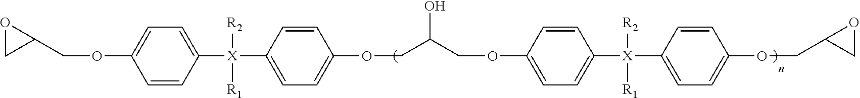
C1=CC([X](C2=CC=C(OCC(COC3=CC=C([X](C4=CC=C(OCC5CO5)C=C4)([R2])[R1])C=C3)O)C=C2)([R2])[R1])=CC=C1OCC1CO1
